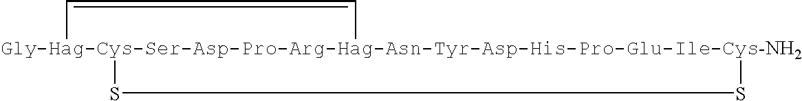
C1C[Gly-Hag-Cys-Ser-Asp-Pro-Arg-Hag-Asn-Tyr-Asp-His-Pro-Glu-Ile-Cys-NH2]12SS2
